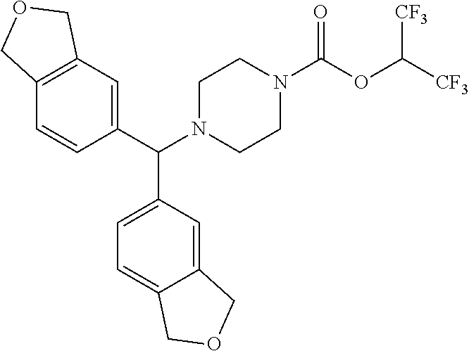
C12=C(C=C(C(N3CCN(C(OC([CF3])[CF3])=O)CC3)C3=CC=C4C(=C3)COC4)C=C1)COC2
